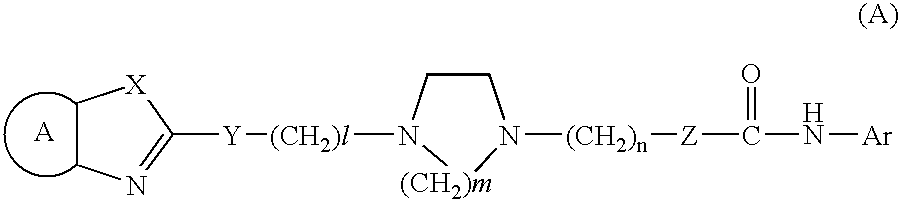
C1CN([(CH2)l][Y]C2=NCC[X]2)[(CH2)m]N1[(CH2)n][Z]C(N[Ar])=O
